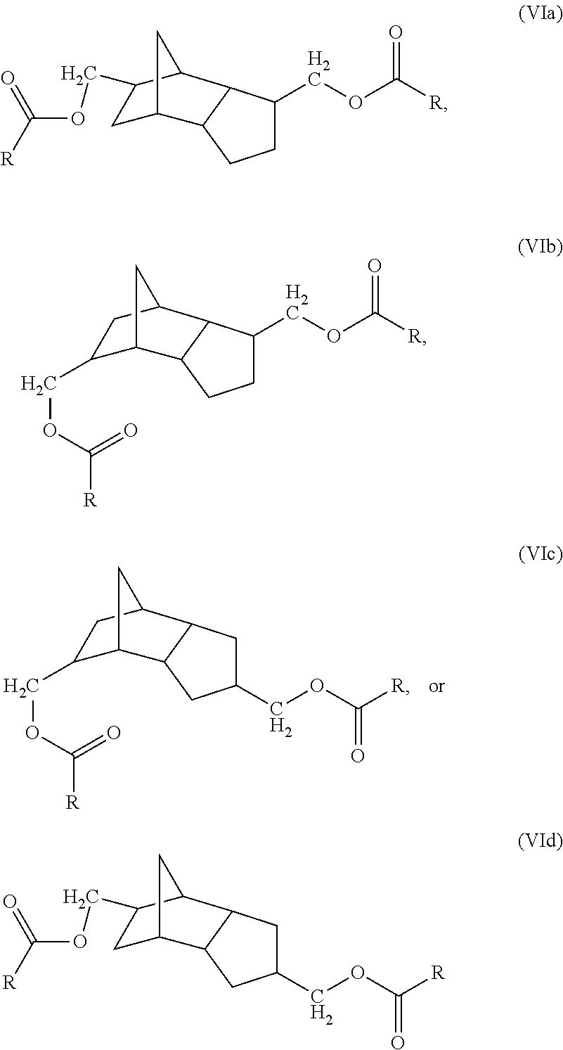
C1(COC(=O)[R])C2CC(C1)C1CC(COC([R])=O)CC21.C1C2CC(C1COC([R])=O)C1C(COC([R])=O)CCC21.C1(COC(=O)[R])C2CC(C1)C1C(COC([R])=O)CCC21.C1C2CC(C3CC(COC([R])=O)CC23)C1COC([R])=O
